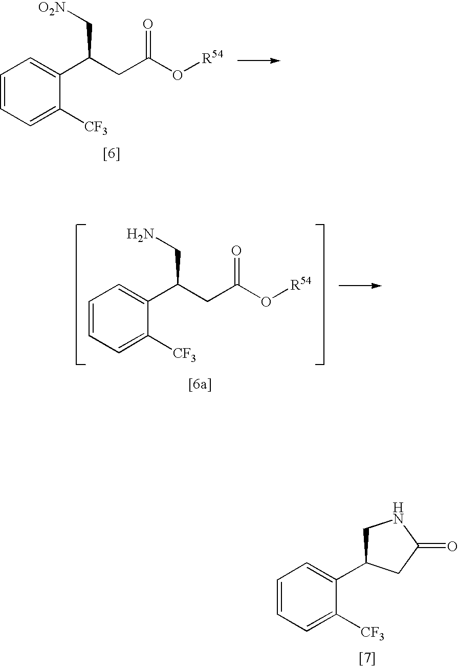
C1=CC=C([CF3])C(C2CNC(=O)C2)=C1.C1=CC=C([CF3])C(C(CC(=O)O[R54])C[O2N])=C1.C1=CC=C([CF3])C(C(CC(=O)O[R54])CN)=C1
